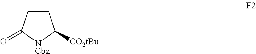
C1CC(=O)[NCbz]C1[CO2tBu]
